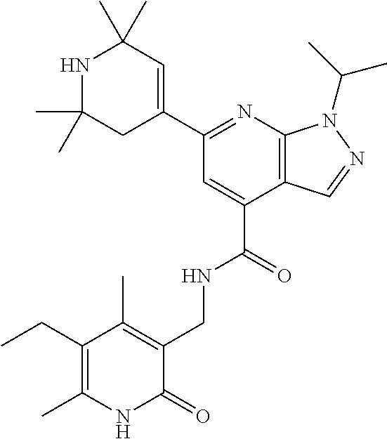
C1(C)(C)CC(C2=NC3=C(C(C(=O)NCC4=C(C)C(CC)=C(C)NC4=O)=C2)C=NN3C(C)C)=CC(C)(C)N1
